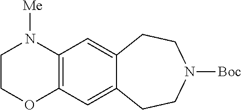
C1N([Me])C2=C(C=C3C(=C2)CCN([Boc])CC3)OC1
